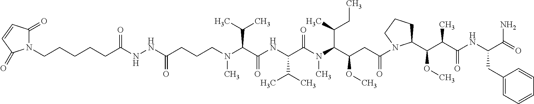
C(CCCN(C(C(NC(C(N(C(C(CC(=O)N1C(C(C(C(NC(CC2=CC=CC=C2)C(N)=O)=O)C)OC)CCC1)OC)C(C)CC)C)=O)C(C)C)=O)C(C)C)C)(NNC(CCCCCN1C(=O)C=CC1=O)=O)=O
